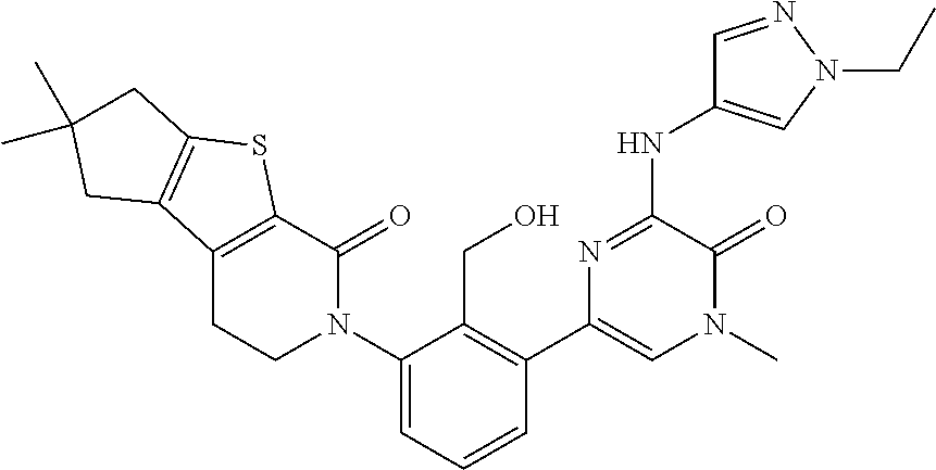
N(C1=NC(C2=C(CO)C(N3C(=O)C4=C(CC3)C3=C(S4)CC(C)(C)C3)=CC=C2)=CN(C)C1=O)C1=CN(CC)N=C1
